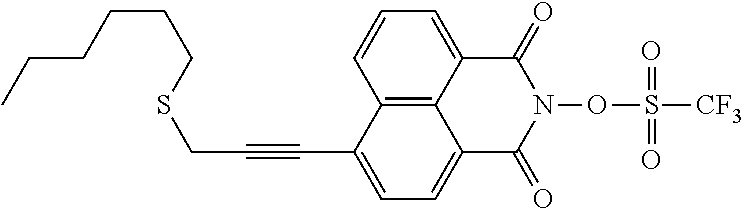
C12=C3C(=CC=C1)C(=O)N(OS([CF3])(=O)=O)C(=O)C3=CC=C2C#CCSCCCCCC
